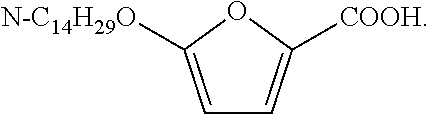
C1=C([N-C14H29O])OC([COOH])=C1
